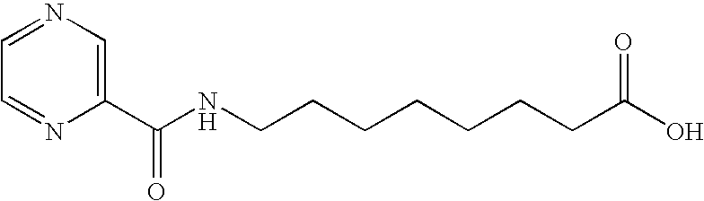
C1=NC(C(NCCCCCCCC(O)=O)=O)=CN=C1
